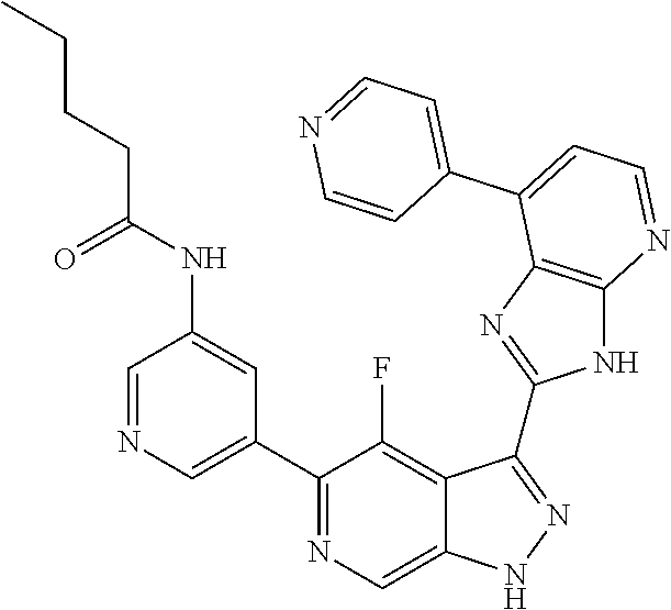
C1=NC=C(C2=NC=C3C(=C2F)C(C2=NC4=C(N2)N=CC=C4C2=CC=NC=C2)=NN3)C=C1NC(CCCC)=O
